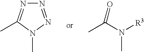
N1=NN(C)C(C)=N1.CC(N([R3])C)=O
